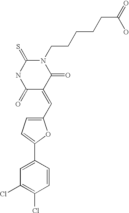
N1(CCCCCC(=O)O)C(=S)NC(=O)C(=CC2=CC=C(C3=CC(Cl)=C(Cl)C=C3)O2)C1=O
